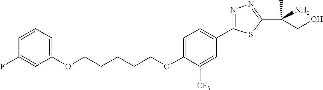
O(CCCCCOC1=CC=C(C2=NN=C(C(C)(N)CO)S2)C=C1[CF3])C1=CC=CC(F)=C1
